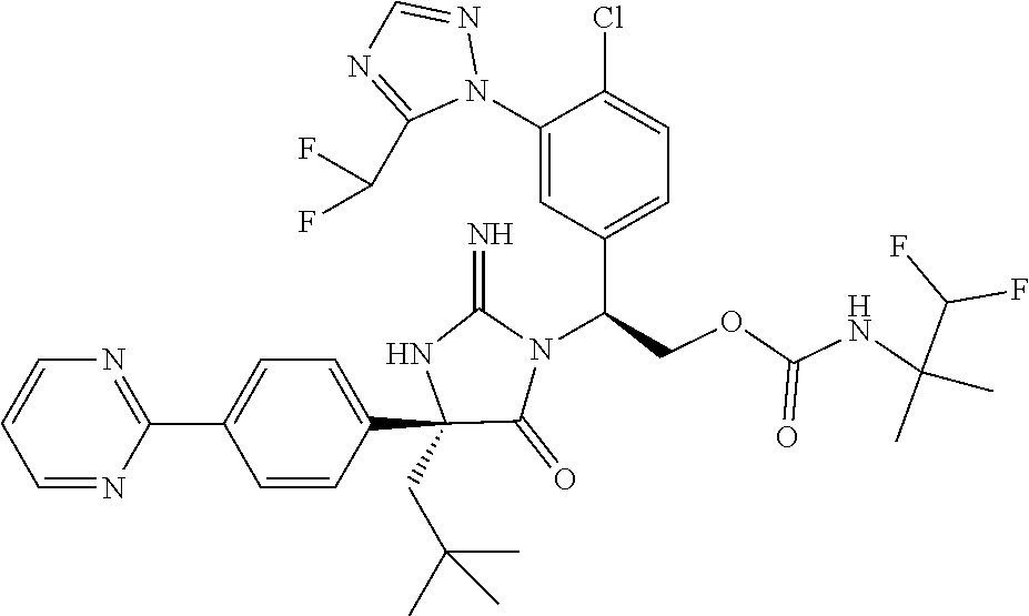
C1=NC(C2=CC=C(C3(CC(C)(C)C)C(=O)N(C(COC(NC(C(F)F)(C)C)=O)C4=CC=C(Cl)C(N5N=CN=C5C(F)F)=C4)C(=N)N3)C=C2)=NC=C1
